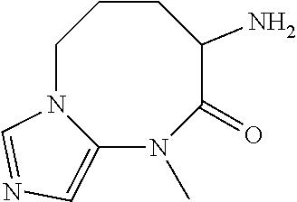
C1N2C(=CN=C2)N(C)C(=O)C(N)CC1
